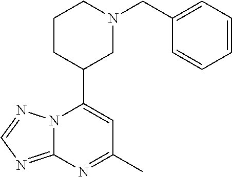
N12C(=NC=N1)N=C(C)C=C2C1CN(CC2=CC=CC=C2)CCC1
